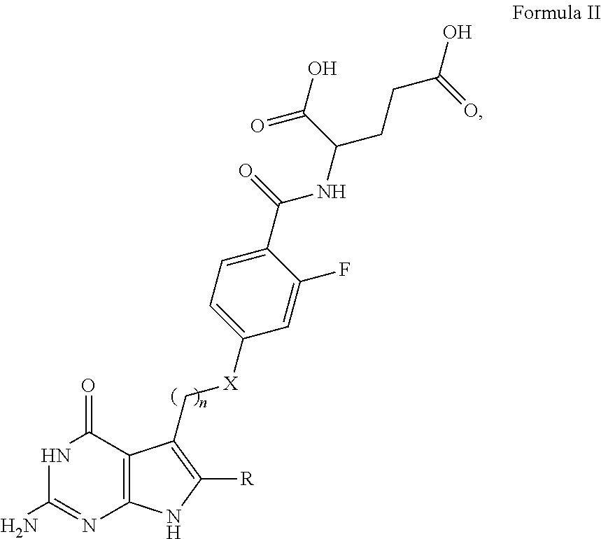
N1C(N)=NC2=C(C1=O)C(C[X]C1=CC=C(C(=O)NC(CCC(O)=O)C(O)=O)C(F)=C1)=C([R])N2
